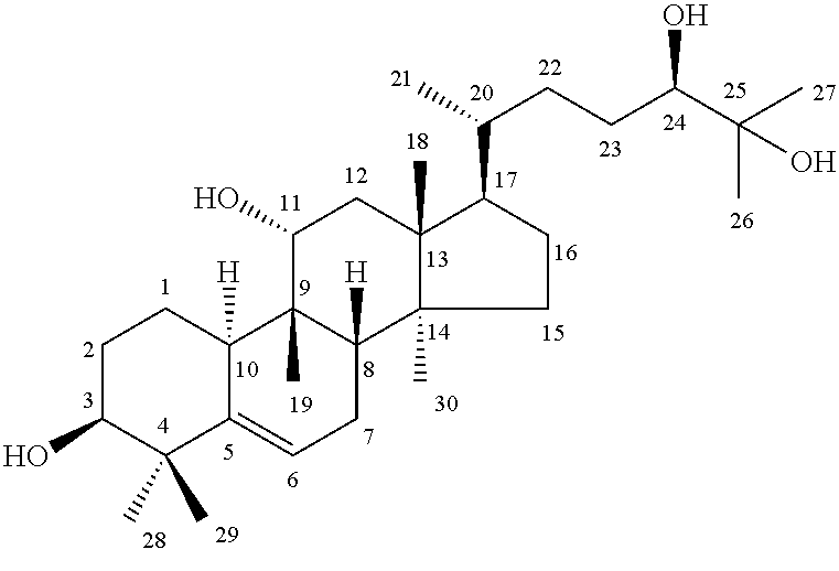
C1C(O)C(C)(C)C2=CCC3([H])C(C)(C2([H])C1)C(O)CC1(C)C3(C)CCC1C(C)CCC(C(C)(C)O)O
